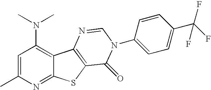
C12=C(N(C)C)C=C(C)N=C1SC1=C2N=CN(C2=CC=C(C(F)(F)F)C=C2)C1=O
